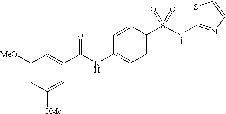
C1([MeO])=CC([OMe])=CC(C(NC2=CC=C(S(NC3=NC=CS3)(=O)=O)C=C2)=O)=C1
